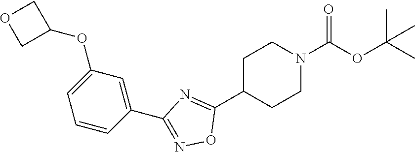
C1C(C2=NC(C3=CC(OC4COC4)=CC=C3)=NO2)CCN(C(OC(C)(C)C)=O)C1
